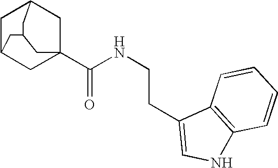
C1C2CC3(C(NCCC4=CNC5=C4C=CC=C5)=O)CC1CC(C3)C2
